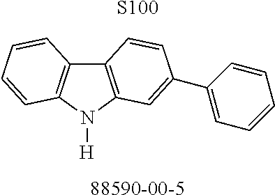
C12=C(N([H])C3=C1C=CC=C3)C=C(C1=CC=CC=C1)C=C2.[S100].[88590-00-5]
